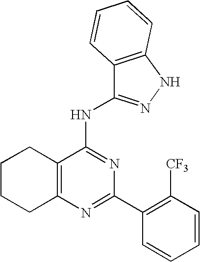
C12=C(N=C(C3=C([CF3])C=CC=C3)N=C1NC1=NNC3=C1C=CC=C3)CCCC2
